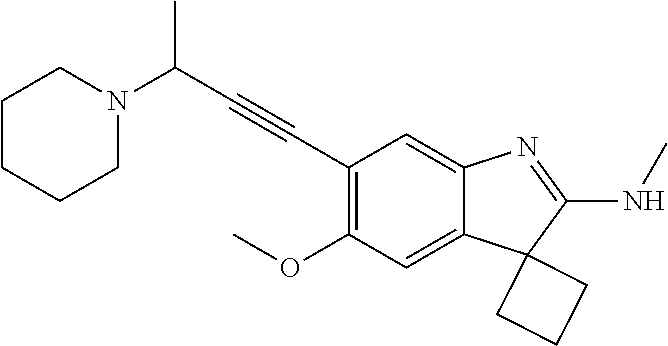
C12=CC(OC)=C(C#CC(N3CCCCC3)C)C=C1N=C(NC)C21CCC1
